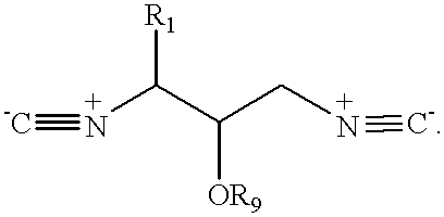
[N+](C(C(C[N+]#[C-])[OR9])[R1])#[-C]
